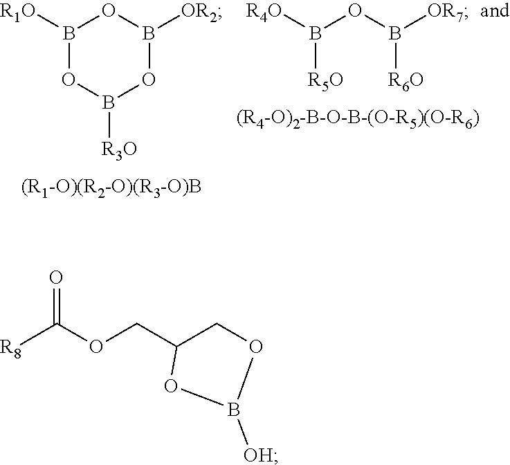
B1([R1O])OB([R3O])OB([OR2])O1.B([R5O])(OB([R6O])[OR7])[R4O].[R8]C(OCC1COB([OH])O1)=O
